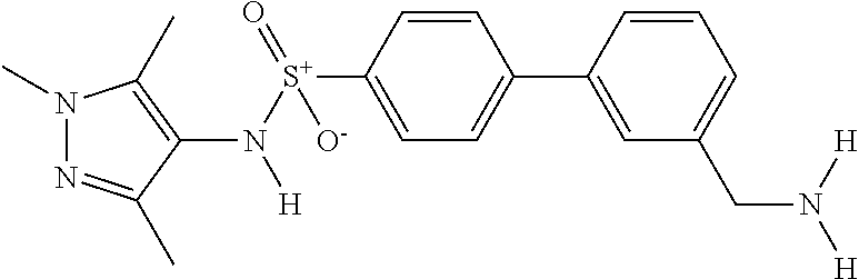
N1(C)N=C(C)C(N([S+](=O)([O-])C2=CC=C(C3=CC(CN([H])[H])=CC=C3)C=C2)[H])=C1C
